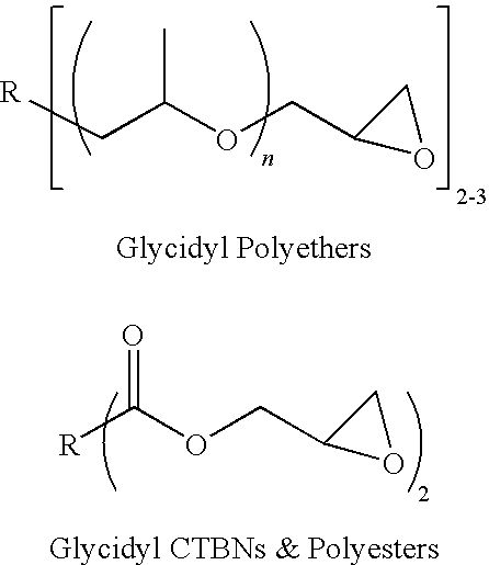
[R]CC(OCC1OC1)C.[R]C(=O)OCC1OC1
